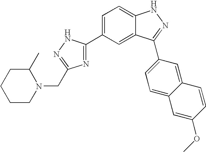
C1=C(C2=NC(CN3C(C)CCCC3)=NN2)C=C2C(=C1)NN=C2C1=CC=C2C(=C1)C=CC(OC)=C2
